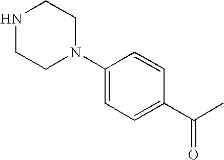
C1NCCN(C2=CC=C(C(C)=O)C=C2)C1
